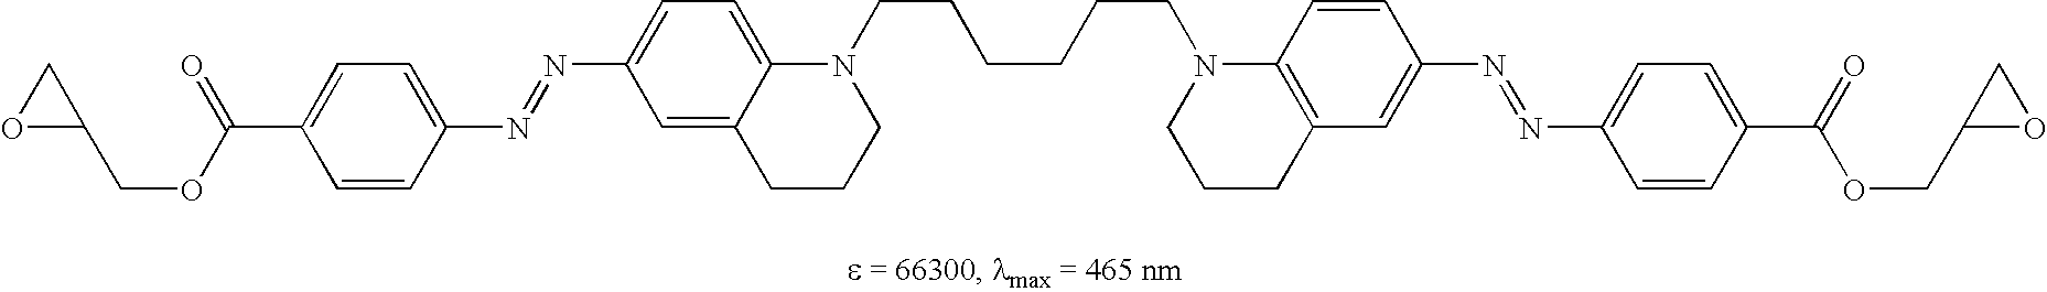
O1C(COC(C2=CC=C(N=NC3=CC=C4C(=C3)CCCN4CCCCCCN3C4=C(CCC3)C=C(N=NC3=CC=C(C(=O)OCC5OC5)C=C3)C=C4)C=C2)=O)C1
